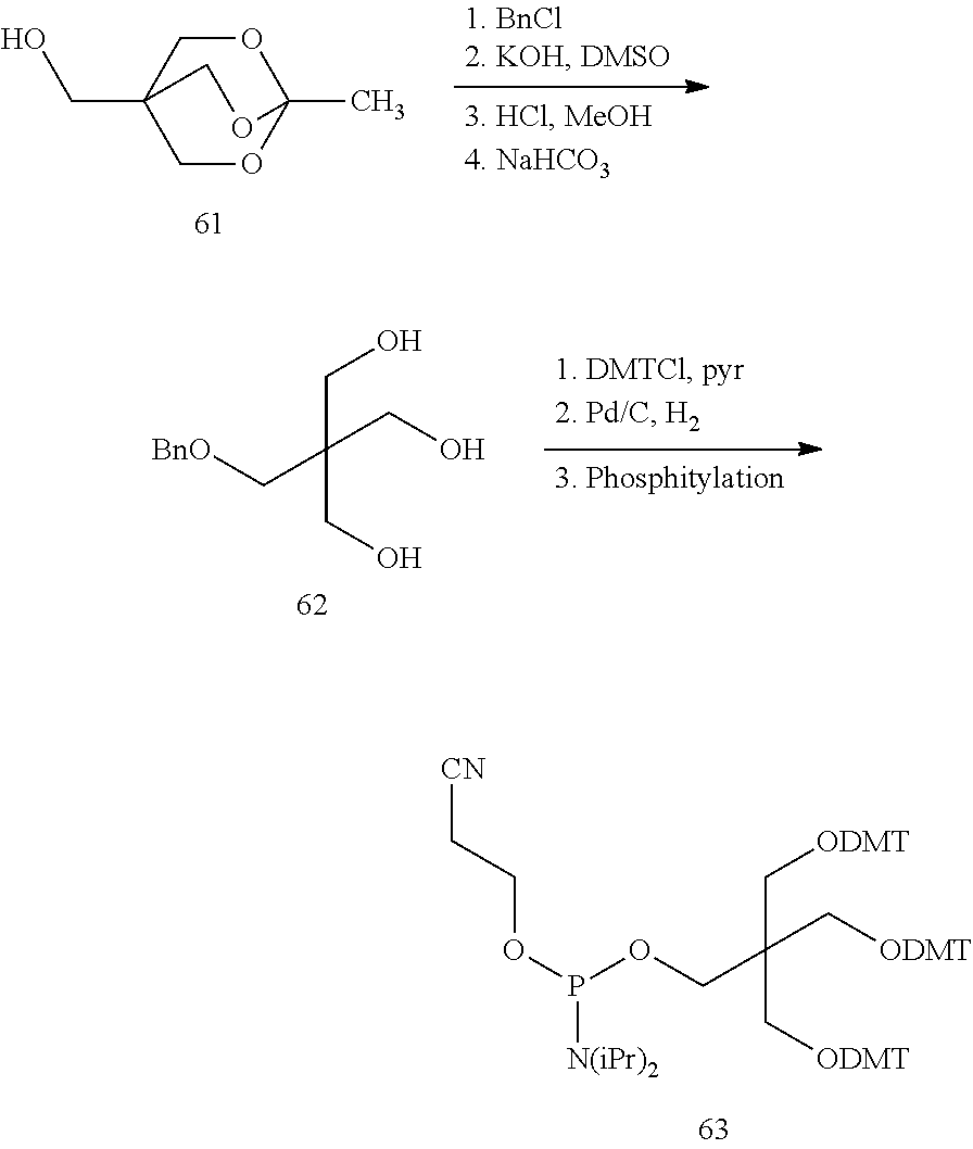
O1CC2(CO)COC1(C)OC2.[BnO]CC(CO)(CO)CO.O(CC(C[ODMT])(C[ODMT])C[ODMT])P(OCC[CN])[N(iPr)2]
